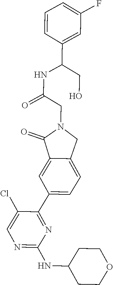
N1=C(NC2CCOCC2)N=C(C2=CC=C3C(=C2)C(=O)N(CC(=O)NC(C2=CC(F)=CC=C2)CO)C3)C(Cl)=C1
